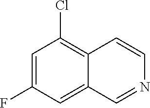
C1=C(F)C=C2C(=C1Cl)C=CN=C2
